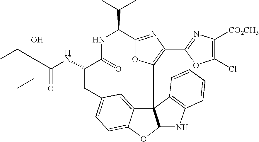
C123C4=CC(=CC=C4OC1NC1=C2C=CC=C1)CC(NC(=O)C(CC)(CC)O)C(=O)NC(C(C)C)C1=NC(C2=NC([CO2CH3])=C(Cl)O2)=C3O1
